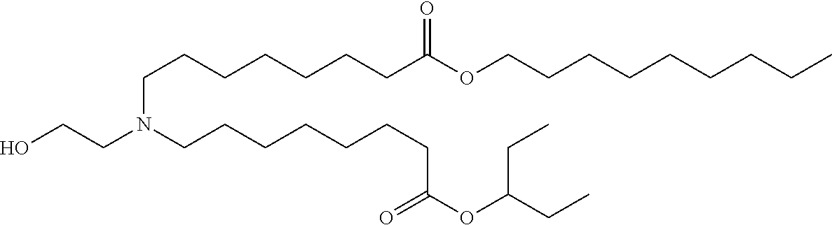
C(CCCC)CCCCOC(CCCCCCCN(CCCCCCCC(=O)OC(CC)CC)CCO)=O
